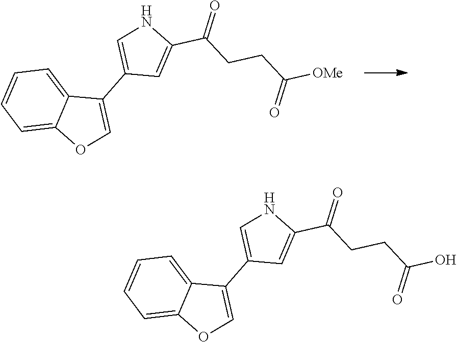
C1(C2=CNC(C(CCC([OMe])=O)=O)=C2)=COC2=CC=CC=C12.C1(C2=CNC(C(CCC(O)=O)=O)=C2)=COC2=CC=CC=C12
